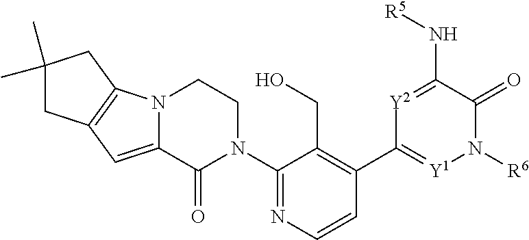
N12C(=CC3=C1CC(C)(C)C3)C(=O)N(C1=NC=CC(C3=[Y1]N([R6])C(=O)C(N[R5])=[Y2]3)=C1CO)CC2
